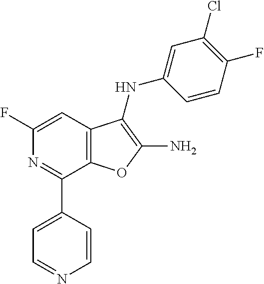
C1(F)=CC2=C(C(C3=CC=NC=C3)=N1)OC(N)=C2NC1=CC(Cl)=C(F)C=C1
